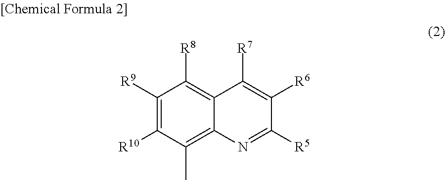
C1([R9])=C([R10])C(C)=C2C(=C1[R8])C([R7])=C([R6])C([R5])=N2
